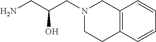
NCC(CN1CCC2=C(C1)C=CC=C2)O
